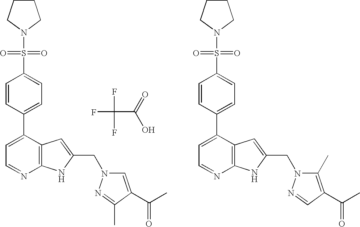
FC(F)(C(=O)O)F.C1(C2=CC=NC3=C2C=C(CN2C=C(C(C)=O)C(C)=N2)N3)=CC=C(S(N2CCCC2)(=O)=O)C=C1.C1(C2=CC=NC3=C2C=C(CN2C(C)=C(C(C)=O)C=N2)N3)=CC=C(S(N2CCCC2)(=O)=O)C=C1
